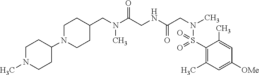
C1N(C2CCN(C)CC2)CCC(CN(C(CNC(CN(C)S(=O)(=O)C2=C(C)C=C([OMe])C=C2C)=O)=O)C)C1
